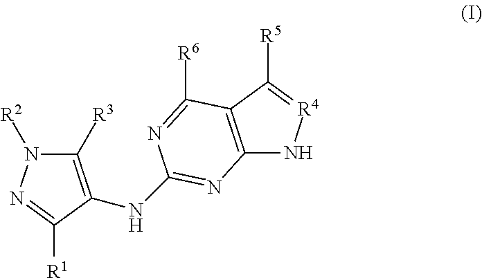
C12=C(C([R5])=[R4]N1)C([R6])=NC(NC1=C([R3])N([R2])N=C1[R1])=N2
